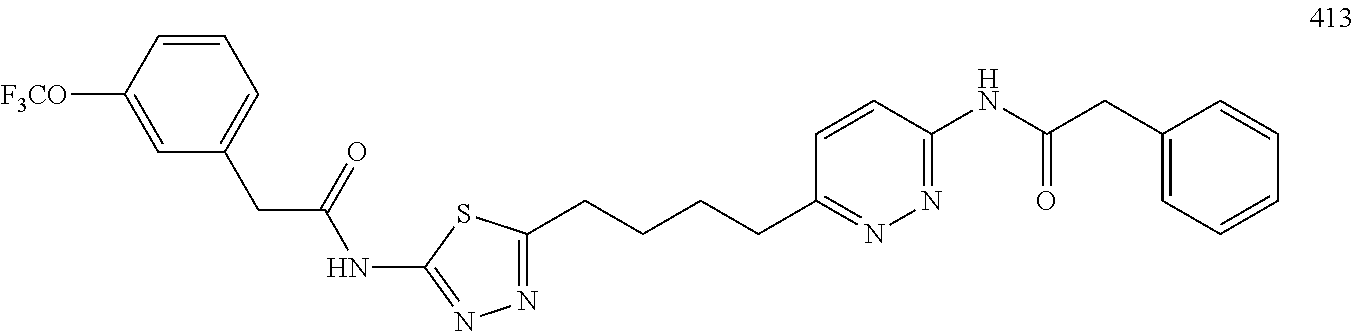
C1=CC(CCCCC2=NN=C(NC(CC3=CC=CC([F3CO])=C3)=O)S2)=NN=C1NC(CC1=CC=CC=C1)=O
